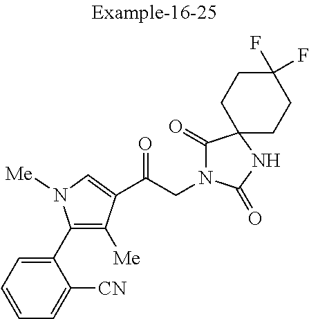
C1=CC=C(C2=C([Me])C(C(CN3C(=O)C4(NC3=O)CCC(F)(F)CC4)=O)=CN2[Me])C([CN])=C1
